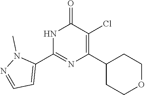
N1C(C2=CC=NN2C)=NC(C2CCOCC2)=C(Cl)C1=O
